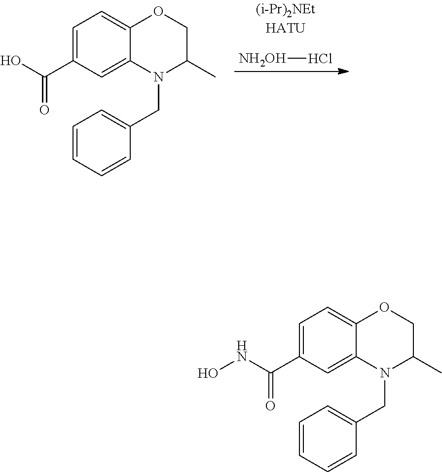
C1=C2C(=CC=C1C(=O)O)OCC(C)N2CC1=CC=CC=C1.[NH2OH]Cl.C1=C2C(=CC=C1C(=O)NO)OCC(C)N2CC1=CC=CC=C1
